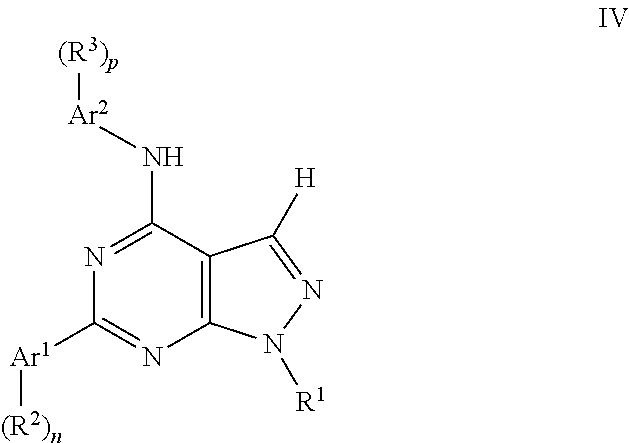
C12=C(C(N[Ar2][(R3)p])=NC([Ar1][(R2)n])=N1)C([H])=NN2[R1]
